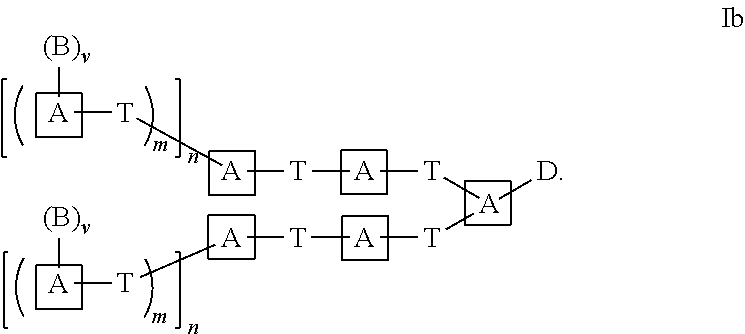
[A]([T][A]([D])[T][A][T][A][T][A][(B)v])[T][A][T][A][(B)v]
